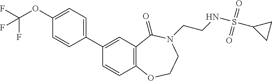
C1(C2=CC3=C(C=C2)OCCN(CCNS(C2CC2)(=O)=O)C3=O)=CC=C(OC(F)(F)F)C=C1
